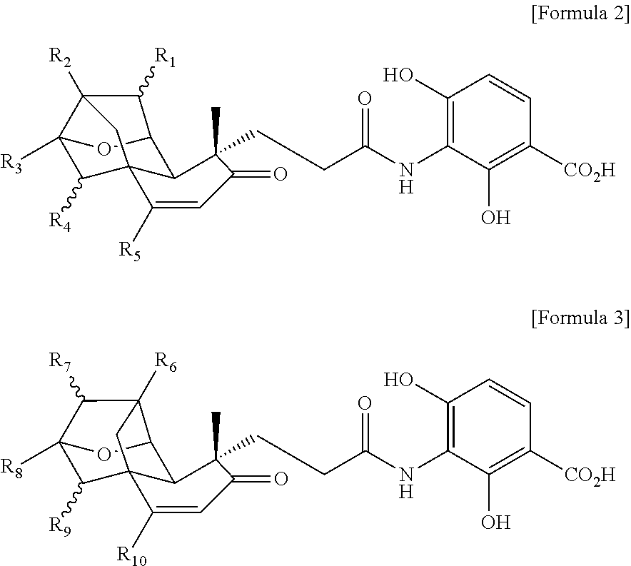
C12([R3])C([R4])C34C(C(O1)C([R1])C2([R2])C3)C(C)(CCC(NC1=C(O)C=CC([CO2H])=C1O)=O)C(=O)C=C4[R5].C12([R8])C([R9])C34C(C(O1)C([R6])(C2[R7])C3)C(C)(CCC(NC1=C(O)C=CC([CO2H])=C1O)=O)C(=O)C=C4[R10]
